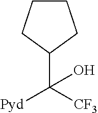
[Pyd]C([CF3])(C1CCCC1)O
